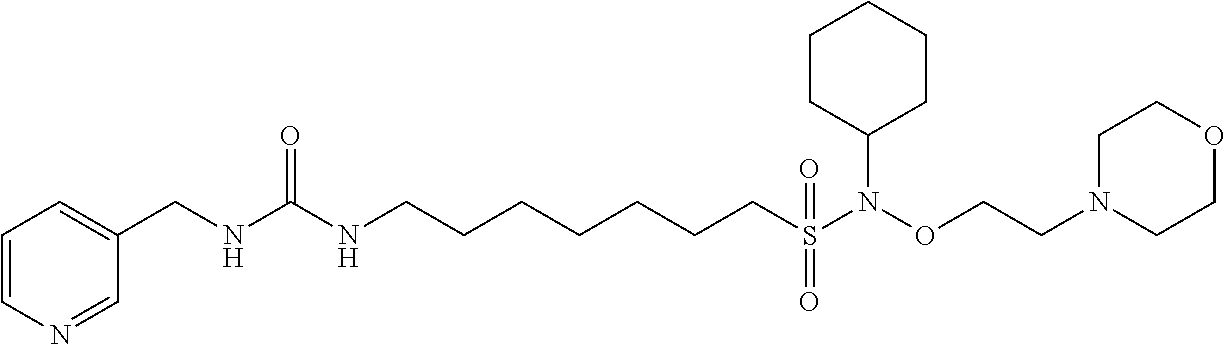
N1=CC(CNC(NCCCCCCCS(N(OCCN2CCOCC2)C2CCCCC2)(=O)=O)=O)=CC=C1
